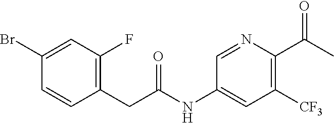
C1(NC(CC2=C(F)C=C(Br)C=C2)=O)=CC([CF3])=C(C(C)=O)N=C1
